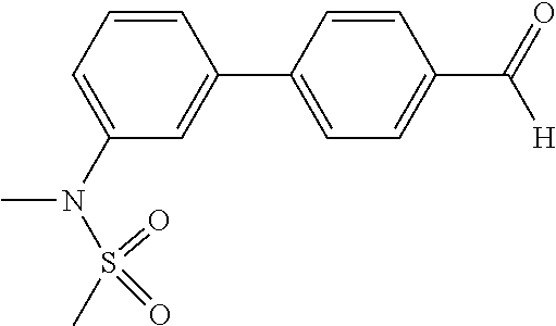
C1=CC(C2=CC(N(C)S(C)(=O)=O)=CC=C2)=CC=C1C(=O)[H]
